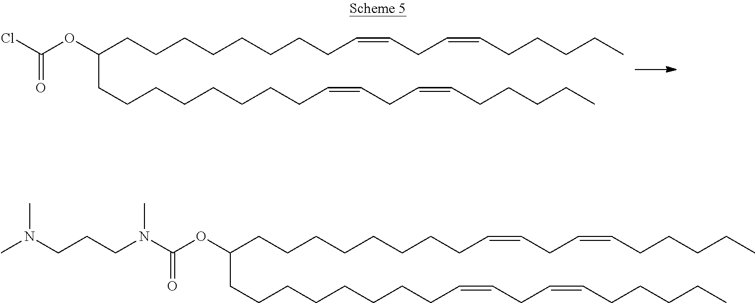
C(CCCCCCCCC=CCC=CCCCCC)(OC(N(CCCN(C)C)C)=O)CCCCCCCCC=CCC=CCCCCC.C(CCCCCCCCC=CCC=CCCCCC)(OC(Cl)=O)CCCCCCCCC=CCC=CCCCCC
